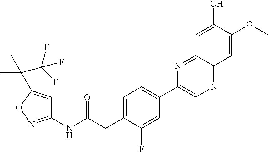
C1(NC(CC2=CC=C(C3=CN=C4C(=N3)C=C(O)C(OC)=C4)C=C2F)=O)=NOC(C(C)(C)C(F)(F)F)=C1
